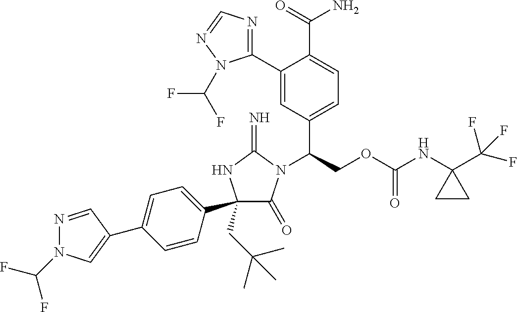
C1(C2(CC(C)(C)C)C(=O)N(C(COC(NC3(C(F)(F)F)CC3)=O)C3=CC=C(C(=O)N)C(C4=NC=NN4C(F)F)=C3)C(=N)N2)=CC=C(C2=CN(C(F)F)N=C2)C=C1
